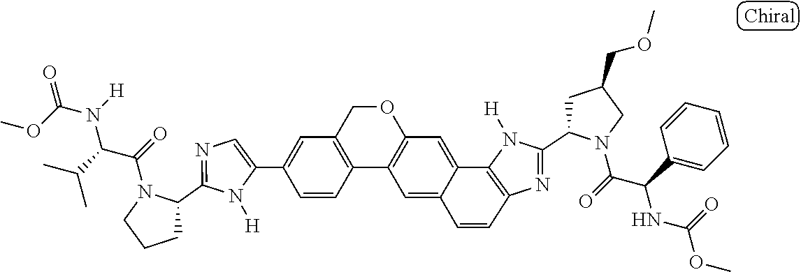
C1=C(C2=CC3=C(C4=C(C=C5C6=C(N=C(C7CC(COC)CN7C(=O)C(C7=CC=CC=C7)NC(=O)OC)N6[H])C=CC5=C4)OC3)C=C2)N([H])C(C2CCCN2C(=O)C(C(C)C)N(C(OC)=O)[H])=N1
